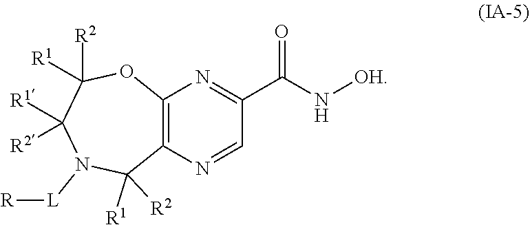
N([OH])C(C1=NC2=C(C([R1])([R2])N([L][R])C([R1])([R2])C([R2])([R1])O2)N=C1)=O
